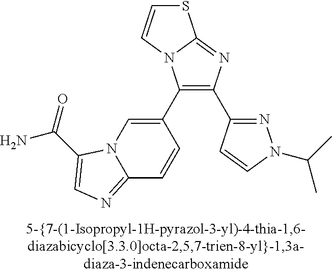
C1(C2=CN3C(=NC=C3C(N)=O)C=C2)=C(C2=NN(C(C)C)C=C2)N=C2N1C=CS2
